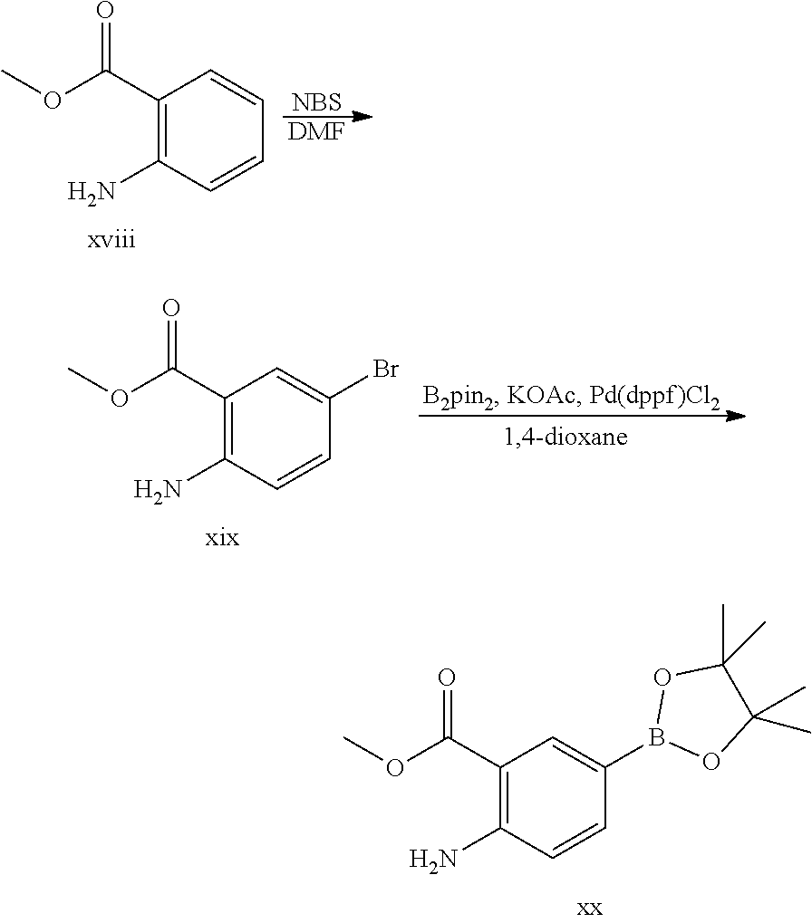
[NBS].[DMF].C1(C(OC)=O)=C(N)C=CC=C1.C1(C(OC)=O)=C(N)C=CC(Br)=C1.C1(C(OC)=O)=C(N)C=CC(B2OC(C)(C)C(C)(C)O2)=C1
